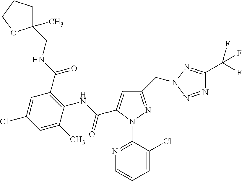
C1(CNC(C2=C(NC(=O)C3=CC(CN4N=C(C(F)(F)F)N=N4)=NN3C3=NC=CC=C3Cl)C(C)=CC(Cl)=C2)=O)(C)CCCO1
